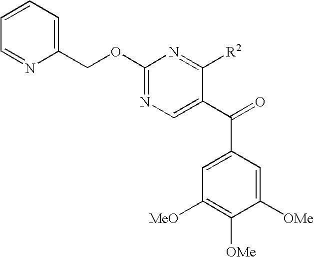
C1(COC2=NC=C(C(=O)C3=CC([MeO])=C([OMe])C([OMe])=C3)C([R2])=N2)=CC=CC=N1
